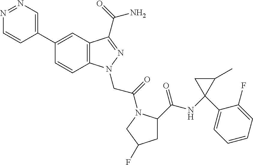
N1=NC=C(C2=CC3=C(C=C2)N(CC(=O)N2C(C(=O)NC4(C5=CC=CC=C5F)C(C)C4)CC(F)C2)N=C3C(=O)N)C=C1
